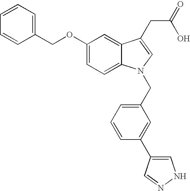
C1(OCC2=CC=CC=C2)=CC=C2C(=C1)C(CC(=O)O)=CN2CC1=CC=CC(C2=CNN=C2)=C1
